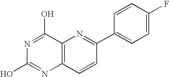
N1=C(O)C2=C(N=C1O)C=CC(C1=CC=C(F)C=C1)=N2
